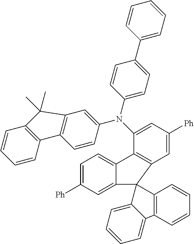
C1=CC2=C(C=C1)C1=C(C=C(N(C3=CC([Ph])=CC4=C3C3=CC=C([Ph])C=C3C43C4=C(C=CC=C4)C4=CC=CC=C34)C3=CC=C(C4=CC=CC=C4)C=C3)C=C1)C2(C)C
